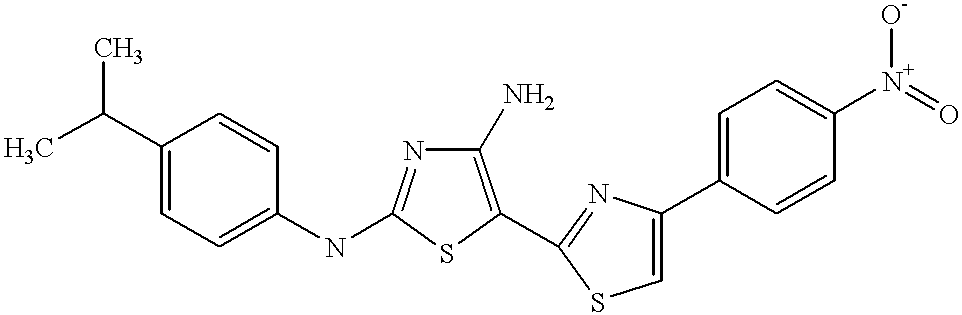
C1(N)=C(C2=NC(C3=CC=C([N+](=O)[O-])C=C3)=CS2)SC(NC2=CC=C(C(C)C)C=C2)=N1
